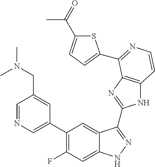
C1=C(C2=C(F)C=C3C(=C2)C(C2=NC4=C(N2)C=CN=C4C2=CC=C(C(=O)C)S2)=NN3)C=C(CN(C)C)C=N1
